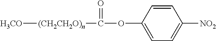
[H3CO][(CH2CH2O)n]C(OC1=CC=C([NO2])C=C1)=O
